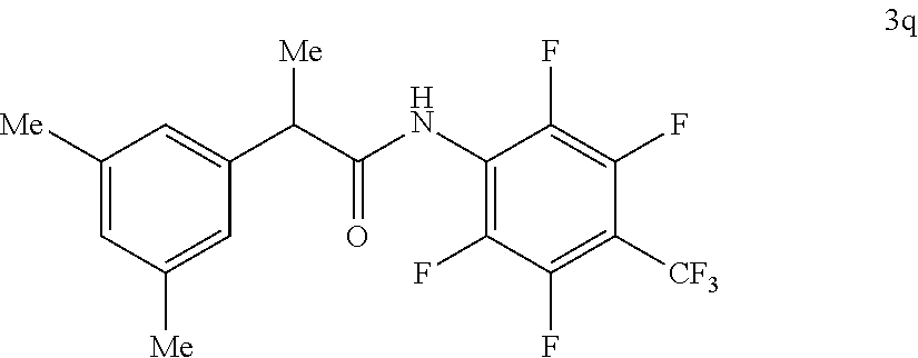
C1([Me])=CC([Me])=CC(C(C(=O)NC2=C(F)C(F)=C([CF3])C(F)=C2F)[Me])=C1
